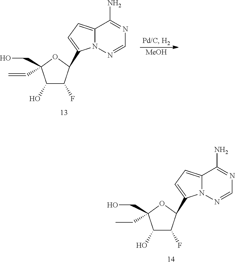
[MeOH].C1(O)C(F)C(C2=CC=C3N2N=CN=C3N)OC1(C=C)CO.C1(O)C(F)C(C2=CC=C3N2N=CN=C3N)OC1(CC)CO
